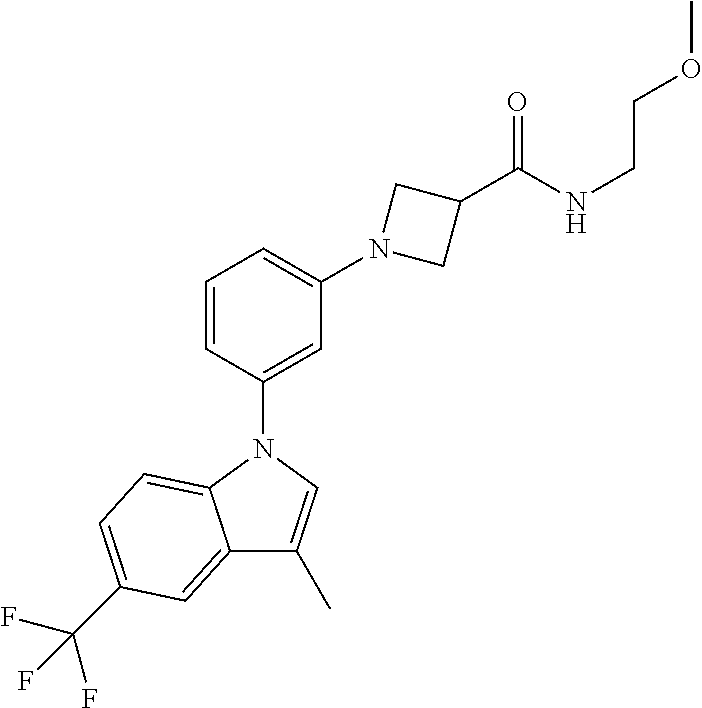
C1=CC(N2C3=CC=C(C(F)(F)F)C=C3C(C)=C2)=CC(N2CC(C(NCCOC)=O)C2)=C1
